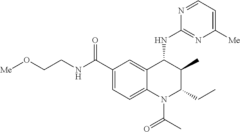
C1(C(NCCO[Me])=O)=CC=C2C(=C1)C(NC1=NC([Me])=CC=N1)C(C)C(CC)N2C(C)=O
